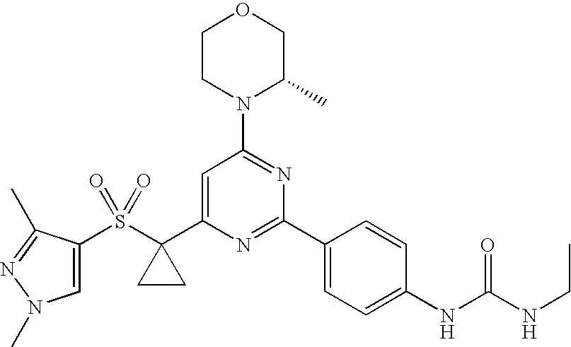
S(=O)(=O)(C1(C2=CC(N3C(C)COCC3)=NC(C3=CC=C(NC(NCC)=O)C=C3)=N2)CC1)C1=CN(C)N=C1C
